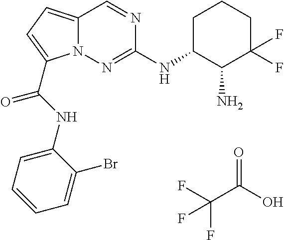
O=C(O)C(F)(F)F.C1C(NC2=NN3C(=CC=C3C(NC3=CC=CC=C3Br)=O)C=N2)C(N)C(F)(F)CC1
